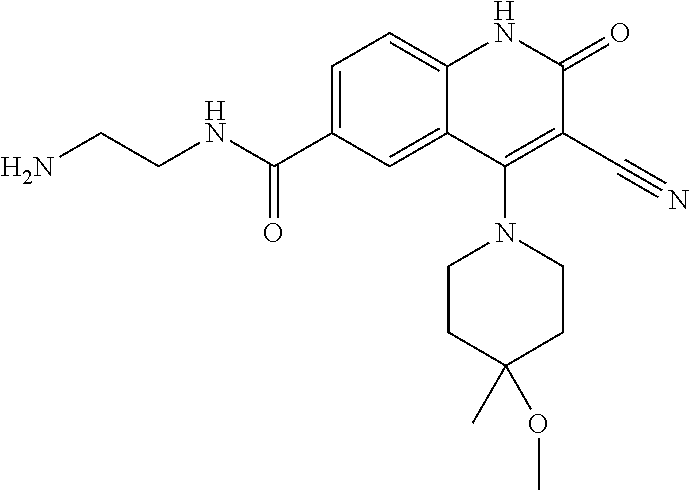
C1=C(C(NCCN)=O)C=C2C(=C1)NC(=O)C(C#N)=C2N1CCC(C)(OC)CC1
